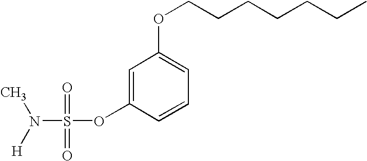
C1=C(OS(N([H])C)(=O)=O)C=CC=C1OCCCCCCC
